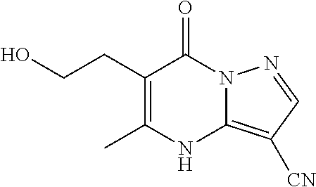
C1(CCO)=C(C)NC2=C([CN])C=NN2C1=O
